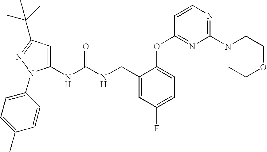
C1(NC(NCC2=CC(F)=CC=C2OC2=NC(N3CCOCC3)=NC=C2)=O)=CC(C(C)(C)C)=NN1C1=CC=C(C)C=C1
